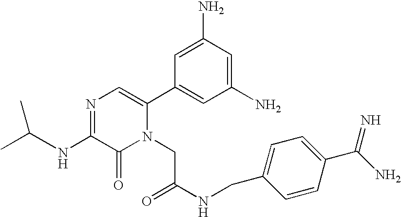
N(C1=NC=C(C2=CC(N)=CC(N)=C2)N(CC(NCC2=CC=C(C(=N)N)C=C2)=O)C1=O)C(C)C
